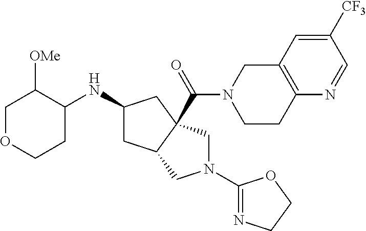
C1([CF3])=CC2=C(N=C1)CCN(C(=O)C13C(CC(NC4C([OMe])COCC4)C1)CN(C1=NCCO1)C3)C2
